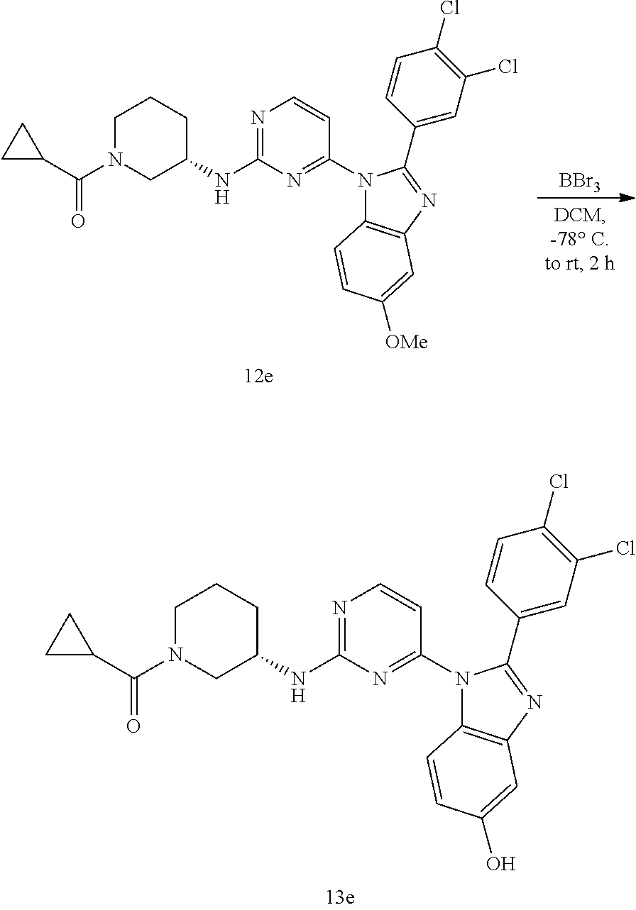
N1=C(NC2CCCN(C(C3CC3)=O)C2)N=C(N2C3=C(N=C2C2=CC(Cl)=C(Cl)C=C2)C=C([OMe])C=C3)C=C1.[BBr3].N1=C(NC2CCCN(C(C3CC3)=O)C2)N=C(N2C3=C(N=C2C2=CC(Cl)=C(Cl)C=C2)C=C(O)C=C3)C=C1
